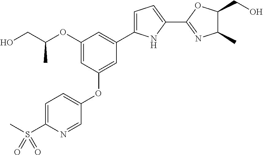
C1=C(S(C)(=O)=O)N=CC(OC2=CC(C3=CC=C(C4=NC(C)C(CO)O4)N3)=CC(OC(CO)C)=C2)=C1
